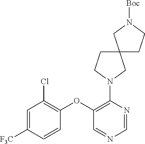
C1=C([F3C])C=CC(OC2=C(N3CC4(CC3)CCN([Boc])C4)N=CN=C2)=C1Cl
